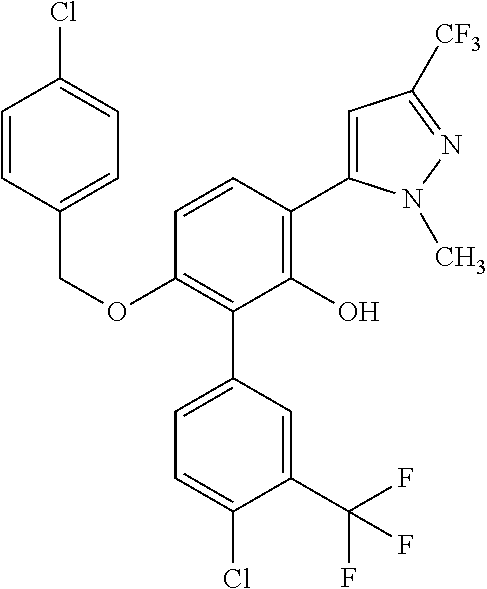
C1(OCC2=CC=C(Cl)C=C2)=C(C2=CC=C(Cl)C(C(F)(F)F)=C2)C(O)=C(C2=CC([CF3])=NN2C)C=C1
